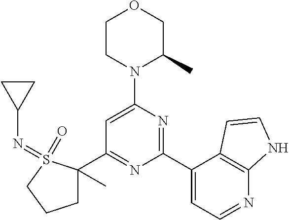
C1(C2=NC(C3=CC=NC4=C3C=CN4)=NC(N3C(C)COCC3)=C2)(C)CCCS1(=O)=NC1CC1
